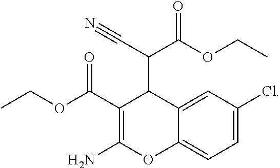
C1=C(Cl)C=C2C(=C1)OC(N)=C(C(=O)OCC)C2C(C(=O)OCC)C#N
